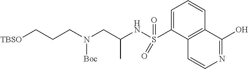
C1=C(S(NC(CN(CCC[TBSO])[Boc])C)(=O)=O)C2=C(C=C1)C(O)=NC=C2
